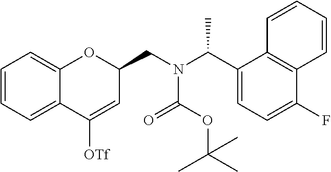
C1([OTf])=CC(CN(C(C2=CC=C(F)C3=C2C=CC=C3)C)C(OC(C)(C)C)=O)OC2=CC=CC=C12
